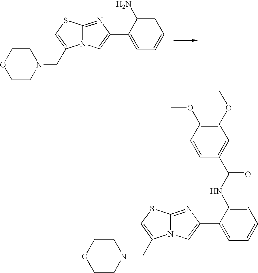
N12C(=NC(C3=CC=CC=C3N)=C1)SC=C2CN1CCOCC1.N12C(=NC(C3=CC=CC=C3NC(C3=CC(OC)=C(OC)C=C3)=O)=C1)SC=C2CN1CCOCC1
